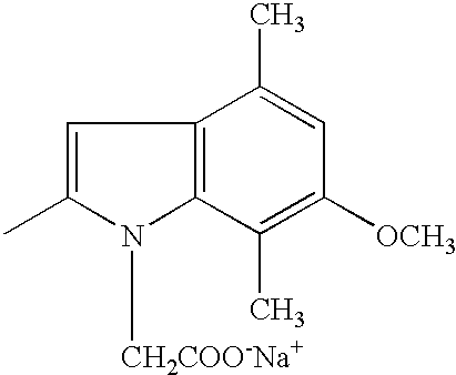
C1=C(C)N([CH2COO-Na+])C2=C1C(C)=CC([OCH3])=C2C
